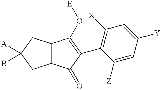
C12C(C(=O)C(C3=C([X])C=C([Y])C=C3[Z])=C1O[E])CC([A])(B)C2
